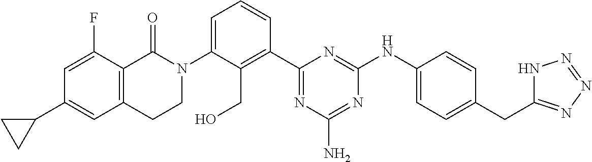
N1(C2=CC=CC(C3=NC(N)=NC(NC4=CC=C(CC5=NN=NN5)C=C4)=N3)=C2CO)C(=O)C2=C(CC1)C=C(C1CC1)C=C2F
